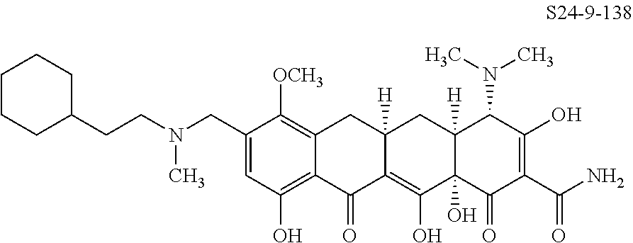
C1(CN(CCC2CCCCC2)C)=CC(O)=C2C(=C1[OCH3])CC1([H])C(=C(O)C3(O)C([H])(C1)C(N(C)C)C(O)=C(C(N)=O)C3=O)C2=O
